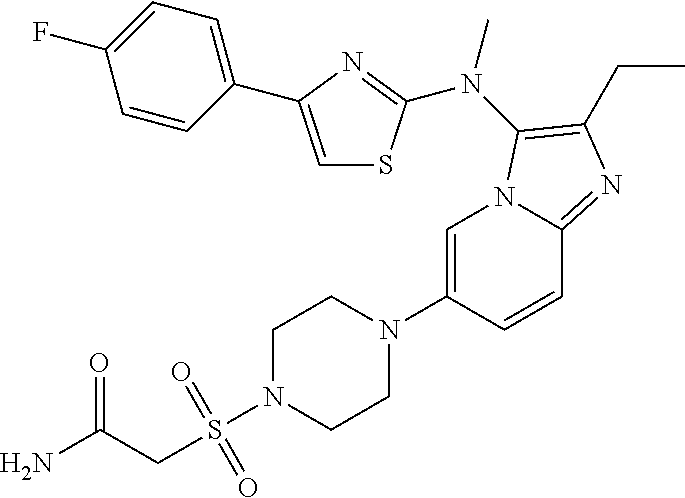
C1=C(N2CCN(S(CC(N)=O)(=O)=O)CC2)C=CC2=NC(CC)=C(N(C)C3=NC(C4=CC=C(F)C=C4)=CS3)N12
